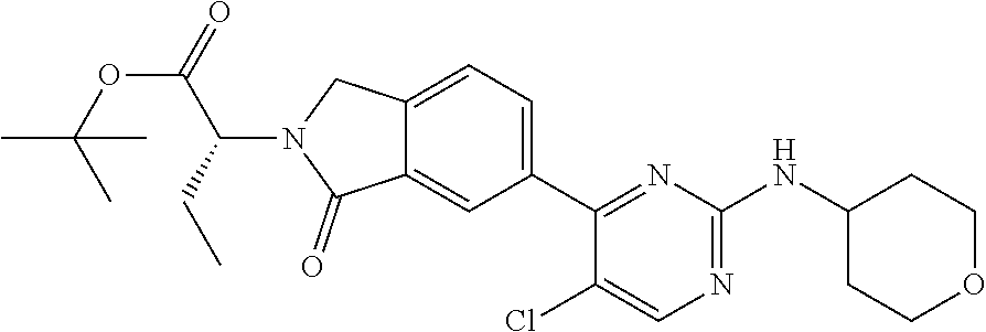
C12=CC(C3=NC(NC4CCOCC4)=NC=C3Cl)=CC=C1CN(C(C(OC(C)(C)C)=O)CC)C2=O
